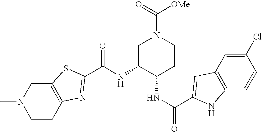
C(=O)(NC1C(NC(=O)C2=CC3=C(C=CC(Cl)=C3)N2)CCN(C([OMe])=O)C1)C1=NC2=C(CN(C)CC2)S1
